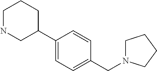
C1(C2CCCNC2)=CC=C(CN2CCCC2)C=C1
